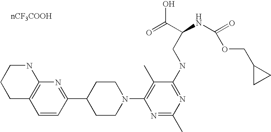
C1=CC(C2CCN(C3=C(C)C(NCC(NC(=O)OCC4CC4)C(=O)O)=NC(C)=N3)CC2)=NC2=C1CCCN2
